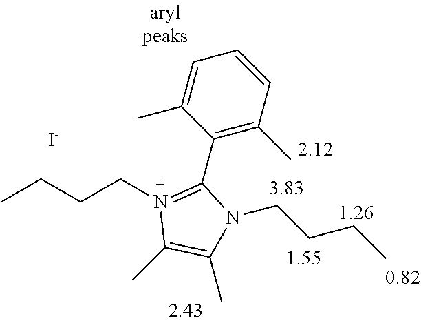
[I-].CCCCN1=C(C2=C(C)C=CC=C2C)N(CCCC)C(C)=C1C
